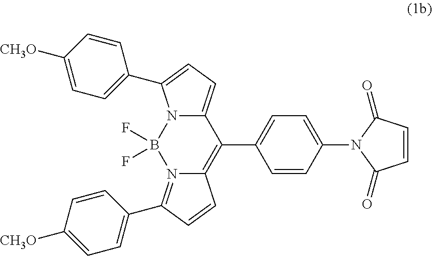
C1(C2=CC=C(N3C(=O)C=CC3=O)C=C2)=C2N(=C(C3=CC=C([CH3O])C=C3)C=C2)B(F)(F)N2C1=CC=C2C1=CC=C([CH3O])C=C1
